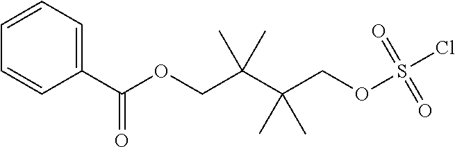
C1(C(OCC(C(COS(=O)(=O)Cl)(C)C)(C)C)=O)=CC=CC=C1
